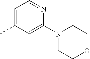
C1=C(C)C=C(N2CCOCC2)N=C1
